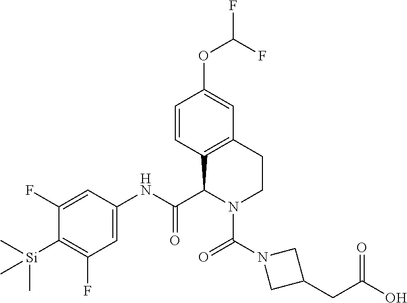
C1(F)=CC(NC(C2N(C(N3CC(CC(O)=O)C3)=O)CCC3=C2C=CC(OC(F)F)=C3)=O)=CC(F)=C1[Si](C)(C)C
